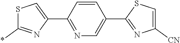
C1=CC(C2=CSC(*)=N2)=NC=C1C1=NC([CN])=CS1
